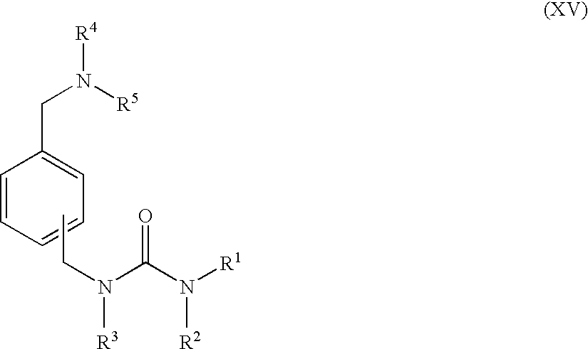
C1=CC=CC=C1CN([R5])[R4].CCN(C(N([R1])[R2])=O)[R3]
